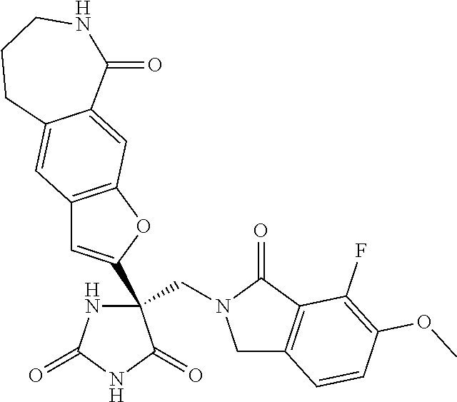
C(C1(C2=CC3=C(O2)C=C2C(=C3)CCCNC2=O)NC(=O)NC1=O)N1CC2=C(C1=O)C(F)=C(OC)C=C2
